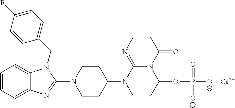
C1=CC=C2C(=C1)N(CC1=CC=C(F)C=C1)C(N1CCC(N(C3=NC=CC(=O)N3C(OP(=O)([O-])[O-])C)C)CC1)=N2.[Ca]
